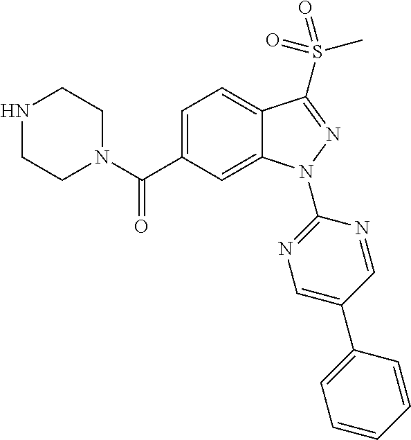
C12=CC=C(C(N3CCNCC3)=O)C=C1N(C1=NC=C(C3=CC=CC=C3)C=N1)N=C2S(C)(=O)=O
